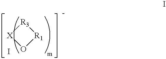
[X]1O[R1][R3]1.I
